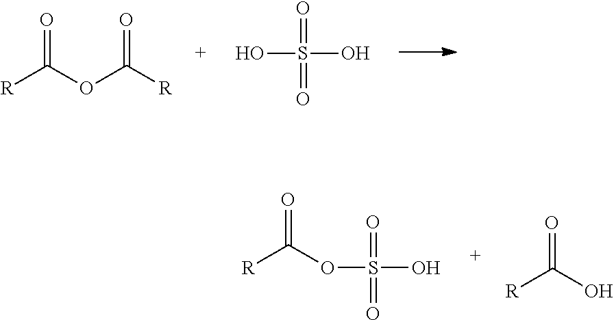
[R]C(OC([R])=O)=O.OS(O)(=O)=O.[R]C(=O)OS(O)(=O)=O.[R]C(=O)O
